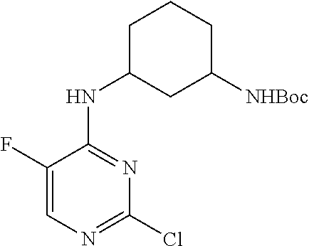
C1(F)=CN=C(Cl)N=C1NC1CC([NHBoc])CCC1
